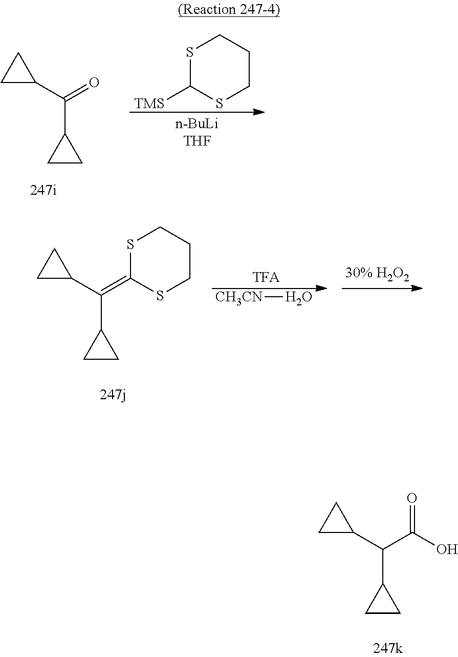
C(O)(=O)C(C1CC1)C1CC1.S1C([TMS])SCCC1.C1(C(C2CC2)=O)CC1.C1(=C(C2CC2)C2CC2)SCCCS1.[CH3CN]O
